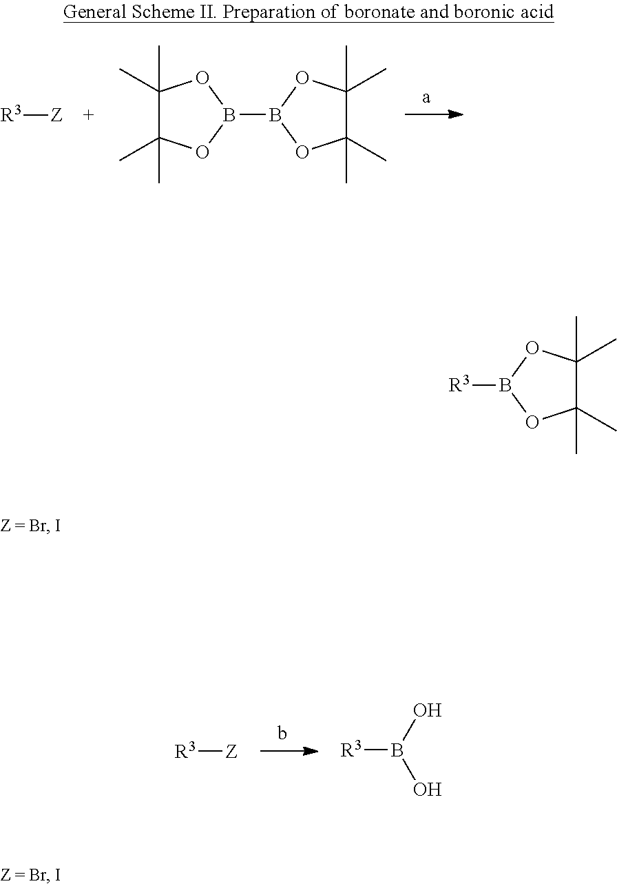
[R3][Z].C1(C)(C)C(C)(C)OB(B2OC(C)(C)C(C)(C)O2)O1.[R3][Z].[R3]B(O)O.[R3]B1OC(C)(C)C(C)(C)O1
